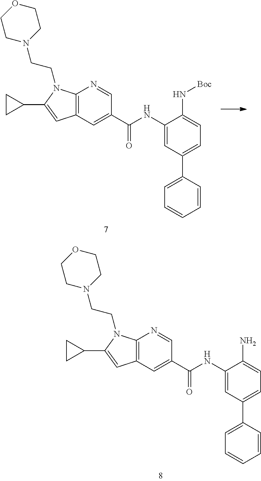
C12=C(N=CC(C(=O)NC3=CC(C4=CC=CC=C4)=CC=C3N)=C1)N(CCN1CCOCC1)C(C1CC1)=C2.C12=C(N=CC(C(=O)NC3=CC(C4=CC=CC=C4)=CC=C3N[Boc])=C1)N(CCN1CCOCC1)C(C1CC1)=C2
